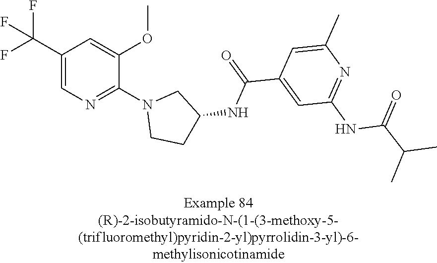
C1(C(F)(F)F)=CN=C(N2CCC(NC(C3=CC(NC(C(C)C)=O)=NC(C)=C3)=O)C2)C(OC)=C1
